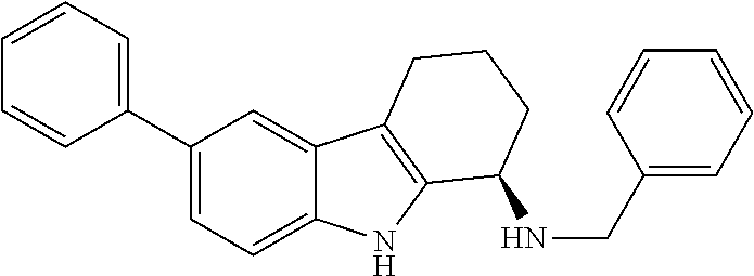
C1(C2=CC=CC=C2)=CC=C2C(=C1)C1=C(N2)C(NCC2=CC=CC=C2)CCC1
